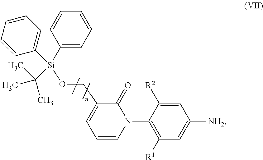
C1=C([R2])C(N2C(=O)C(CO[Si](C3=CC=CC=C3)(C3=CC=CC=C3)C(C)(C)C)=CC=C2)=C([R1])C=C1[NH2]
